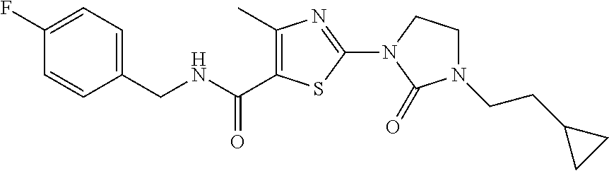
C1(C)=C(C(NCC2=CC=C(F)C=C2)=O)SC(N2CCN(CCC3CC3)C2=O)=N1
